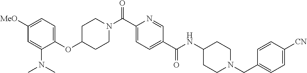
C1CN(C(C2=CC=C(C(=O)NC3CCN(CC4=CC=C([CN])C=C4)CC3)C=N2)=O)CCC1OC1=CC=C([MeO])C=C1N(C)C
